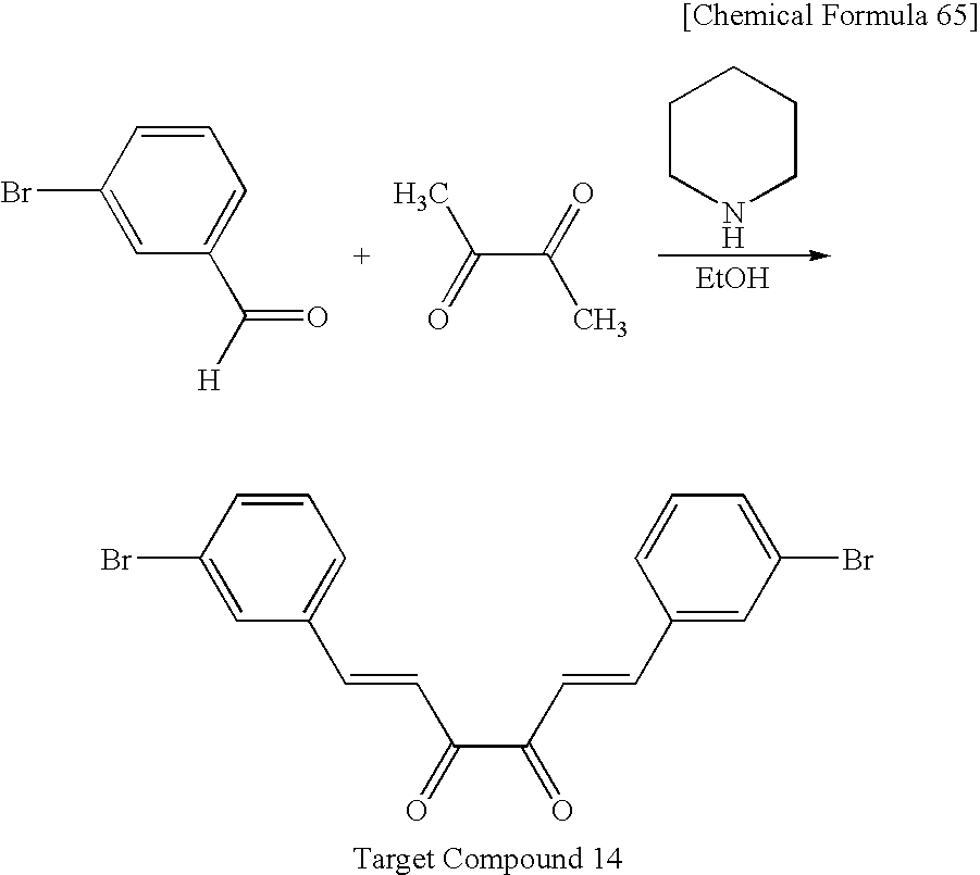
C1=CC(Br)=CC(C([H])=O)=C1.C(C(=O)C)(=O)C.C1CNCCC1.[EtOH].C1=CC(Br)=CC(C=CC(C(C=CC2=CC(Br)=CC=C2)=O)=O)=C1
